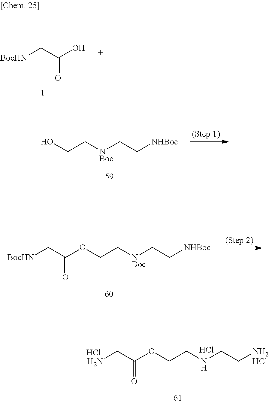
C(C[NBoc]CC[NHBoc])OC(C[BocHN])=O.C([BocHN])C(O)=O.OCC[NBoc]CC[NHBoc].C(CNCCN)OC(CN)=O.Cl.Cl.Cl
